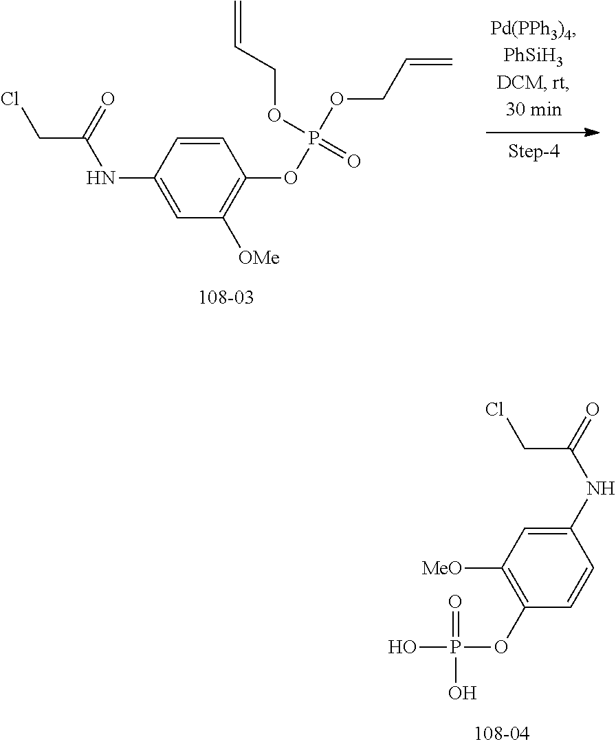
C1=CC(NC(CCl)=O)=CC([OMe])=C1OP(OCC=C)(OCC=C)=O.C1(NC(CCl)=O)=CC([MeO])=C(OP(O)(=O)O)C=C1
